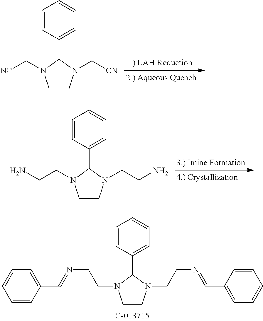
C1=CC(C2N(C[NC])CCN2C[CN])=CC=C1.C1=CC(C2N(CCN)CCN2CCN)=CC=C1.C1=CC(C2N(CCN=CC3=CC=CC=C3)CCN2CCN=CC2=CC=CC=C2)=CC=C1
